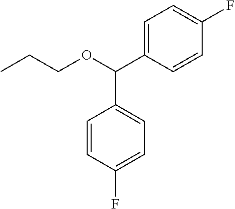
CCCOC(C1=CC=C(F)C=C1)C1=CC=C(F)C=C1
